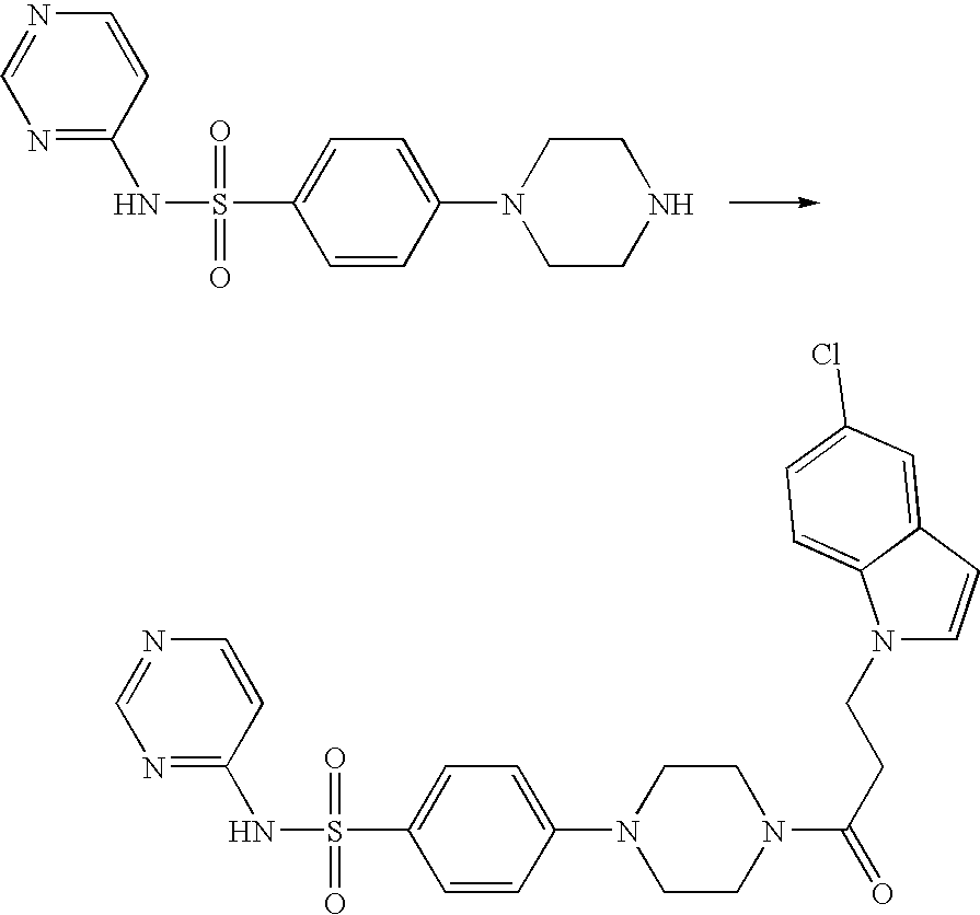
N(S(=O)(=O)C1=CC=C(N2CCNCC2)C=C1)C1=NC=NC=C1.N(S(=O)(=O)C1=CC=C(N2CCN(C(CCN3C=CC4=CC(Cl)=CC=C34)=O)CC2)C=C1)C1=NC=NC=C1
